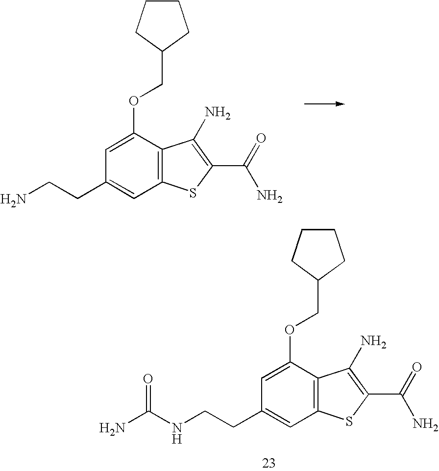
C12=C(C(OCC3CCCC3)=CC(CCN)=C1)C(N)=C(C(=O)N)S2.C12=C(C(OCC3CCCC3)=CC(CCNC(N)=O)=C1)C(N)=C(C(=O)N)S2
